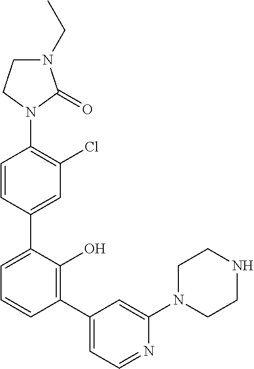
C1(N2C(=O)N(CC)CC2)=C(Cl)C=C(C2=CC=CC(C3=CC=NC(N4CCNCC4)=C3)=C2O)C=C1
